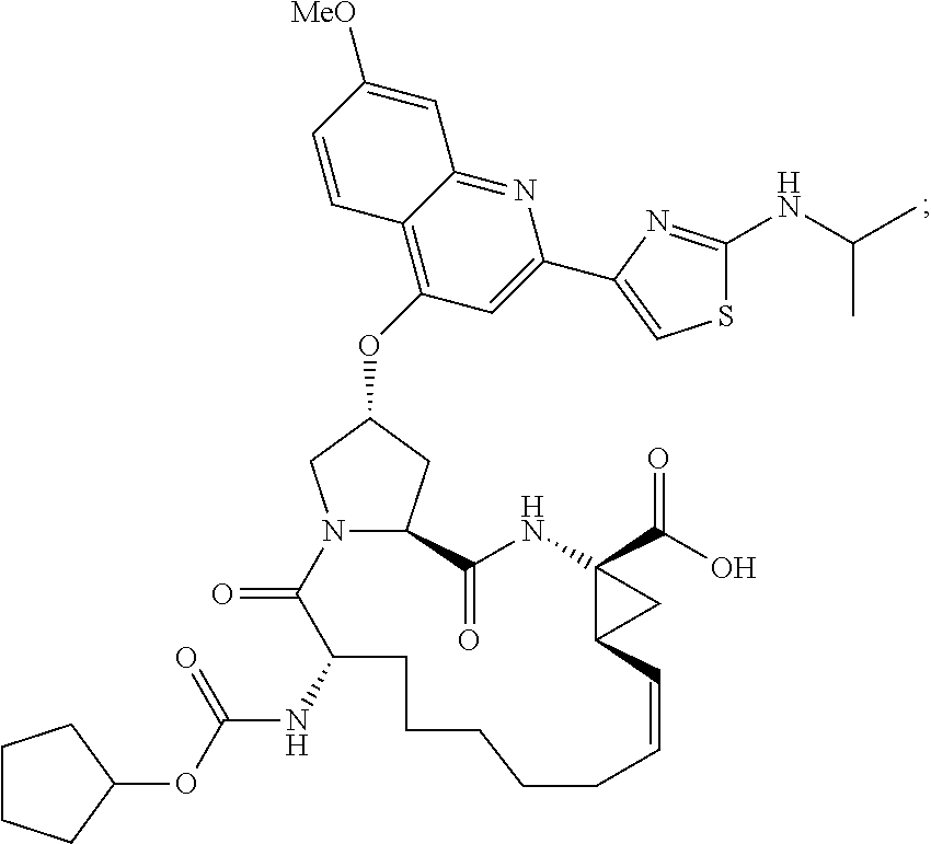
C1CCC(OC(=O)NC2C(=O)N3C(CC(OC4=C5C(=NC(C6=CSC(NC(C)C)=N6)=C4)C=C([MeO])C=C5)C3)C(=O)NC3(C(O)=O)C(C3)C=CCCCCC2)C1
